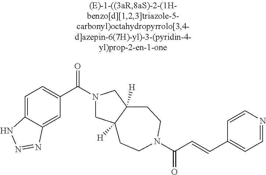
C1=C2C(=CC(C(=O)N3CC4([H])C([H])(C3)CCN(C(=O)C=CC3=CC=NC=C3)CC4)=C1)N=NN2
